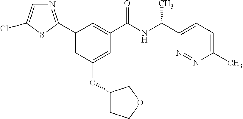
C1(C2=NC=C(Cl)S2)=CC(OC2CCOC2)=CC(C(NC(C2=CC=C(C)N=N2)C)=O)=C1
